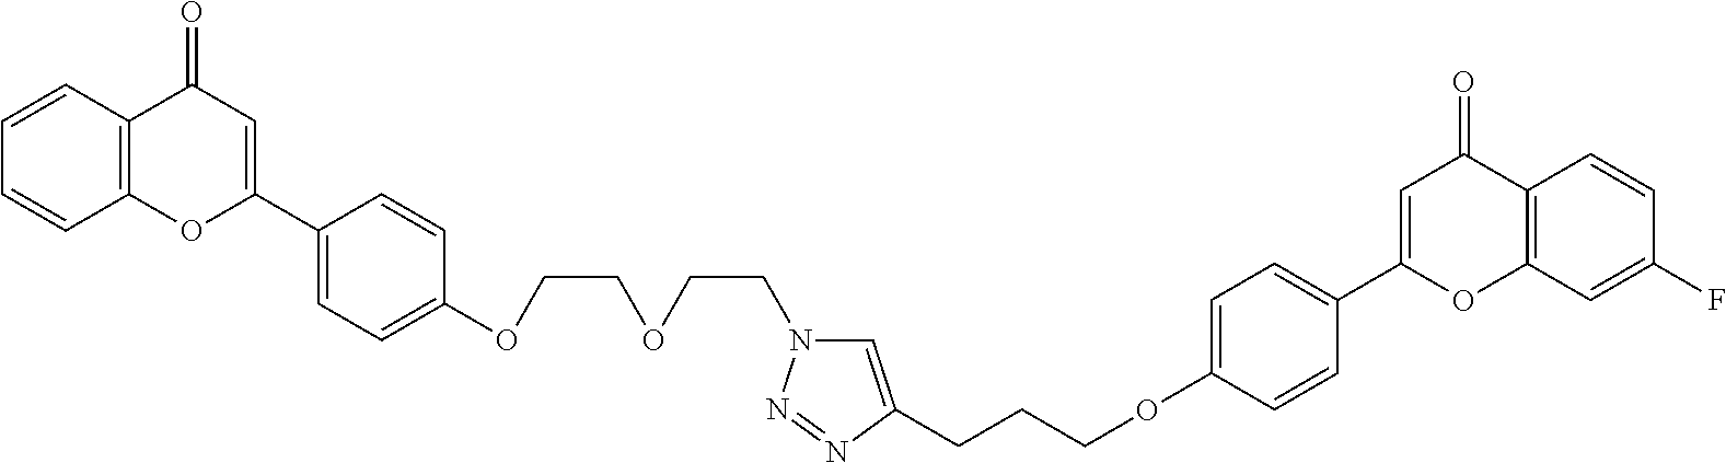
C1=CC2=C(C=C1)OC(C1=CC=C(OCCOCCN3C=C(CCCOC4=CC=C(C5=CC(=O)C6=C(O5)C=C(F)C=C6)C=C4)N=N3)C=C1)=CC2=O
